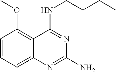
C1=CC=C2C(=C1OC)C(NCCCC)=NC(N)=N2
